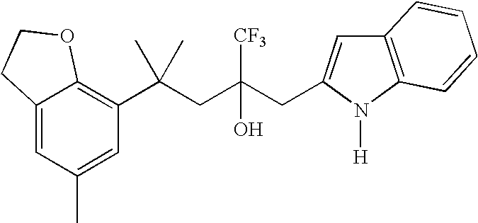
C12=CC(C)=CC(C(CC(CC3=CC4=C(N3[H])C=CC=C4)([CF3])O)(C)C)=C1OCC2
